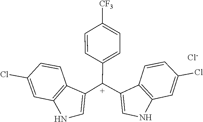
C1(Cl)=CC2=C(C=C1)C([C+](C1=CC=C([CF3])C=C1)C1=CNC3=C1C=CC(Cl)=C3)=CN2.[Cl-]
